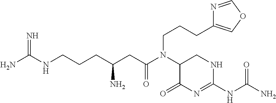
NC(NCCCC(CC(N(C1C(=O)N=C(NC(N)=O)NC1)CCCC1=COC=N1)=O)N)=N
